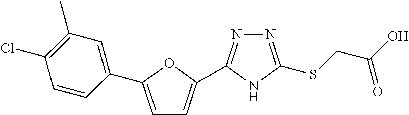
N1=C(SCC(O)=O)NC(C2=CC=C(C3=CC(C)=C(Cl)C=C3)O2)=N1
